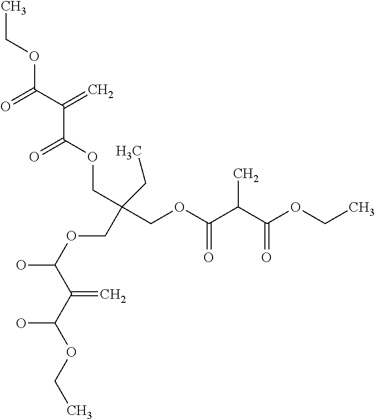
CCOC(C(C(OCC(CC)(COC(C(C(OCC)=O)C)=O)COC(C(C(OCC)O)=C)O)=O)=C)=O
